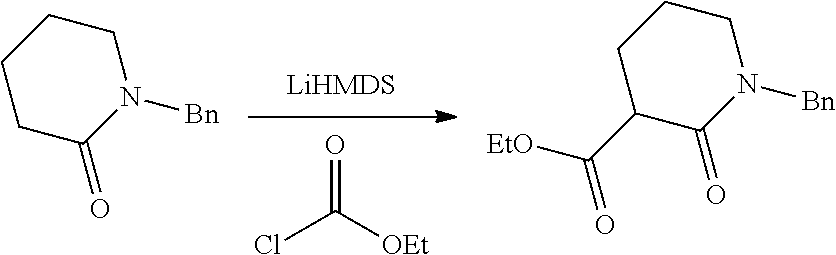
[OEt]C(Cl)=O.C1CC(=O)N([Bn])CC1.C1C(C([EtO])=O)C(=O)N([Bn])CC1
